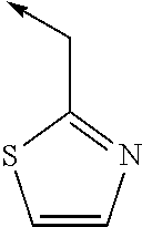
C(->C)C1=NC=CS1
